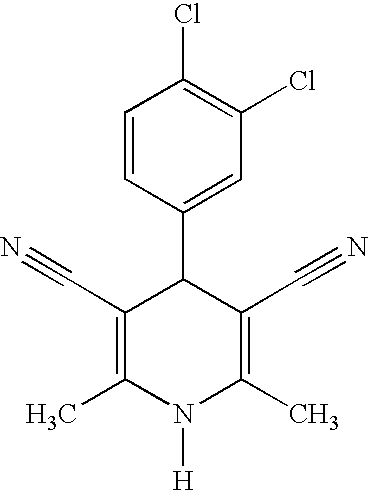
C1=CC(C2C(C#N)=C(C)N([H])C(C)=C2C#N)=CC(Cl)=C1Cl
